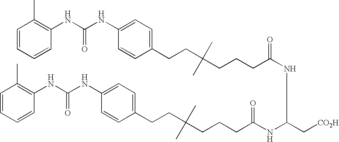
C1(CCC(C)(C)CCCC(NC(NC(CCCC(C)(C)CCC2=CC=C(NC(NC3=C(C)C=CC=C3)=O)C=C2)=O)C[CO2H])=O)=CC=C(NC(NC2=C(C)C=CC=C2)=O)C=C1
